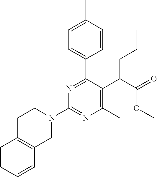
C1C2=C(CN(C3=NC(C)=C(C(C(=O)OC)CCC)C(C4=CC=C(C)C=C4)=N3)C1)C=CC=C2
